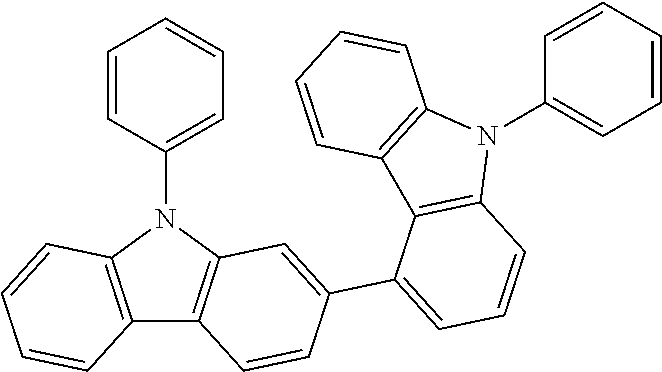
C12=C(N(C3=CC=CC=C3)C3=C1C=CC(C1=CC=CC4=C1C1=C(N4C4=CC=CC=C4)C=CC=C1)=C3)C=CC=C2
